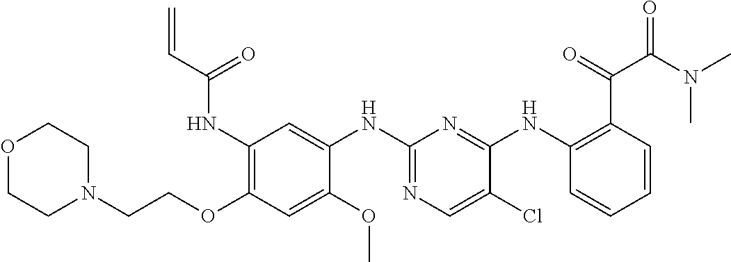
C1(NC(C=C)=O)=C(OCCN2CCOCC2)C=C(OC)C(NC2=NC=C(Cl)C(NC3=C(C(=O)C(N(C)C)=O)C=CC=C3)=N2)=C1
